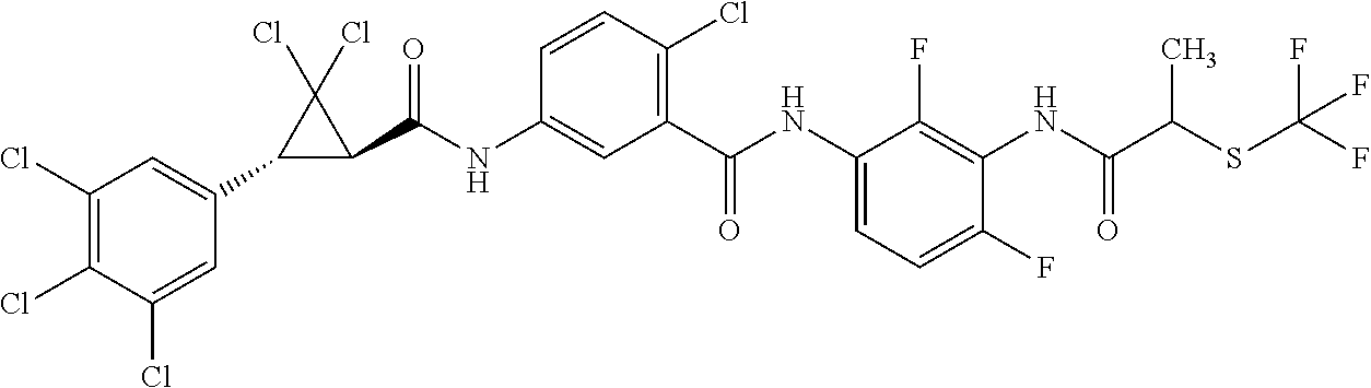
C1(C2=CC(Cl)=C(Cl)C(Cl)=C2)C(C(NC2=CC(C(NC3=CC=C(F)C(NC(C(SC(F)(F)F)C)=O)=C3F)=O)=C(Cl)C=C2)=O)C1(Cl)Cl
